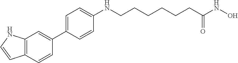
C1=C(C2=CC3=C(C=C2)C=CN3)C=CC(NCCCCCCC(NO)=O)=C1
